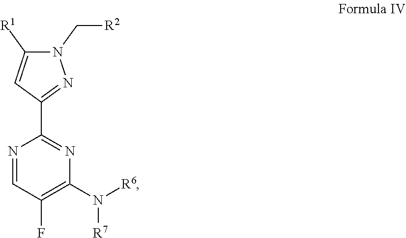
N1(C[R2])C([R1])=CC(C2=NC(N([R6])[R7])=C(F)C=N2)=N1
